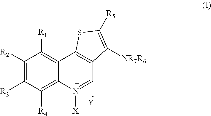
C1([R2])=C([R3])C([R4])=C2C(=C1[R1])C1=C(C=N2[X])C([NR7R6])=C([R5])S1.[Y]
